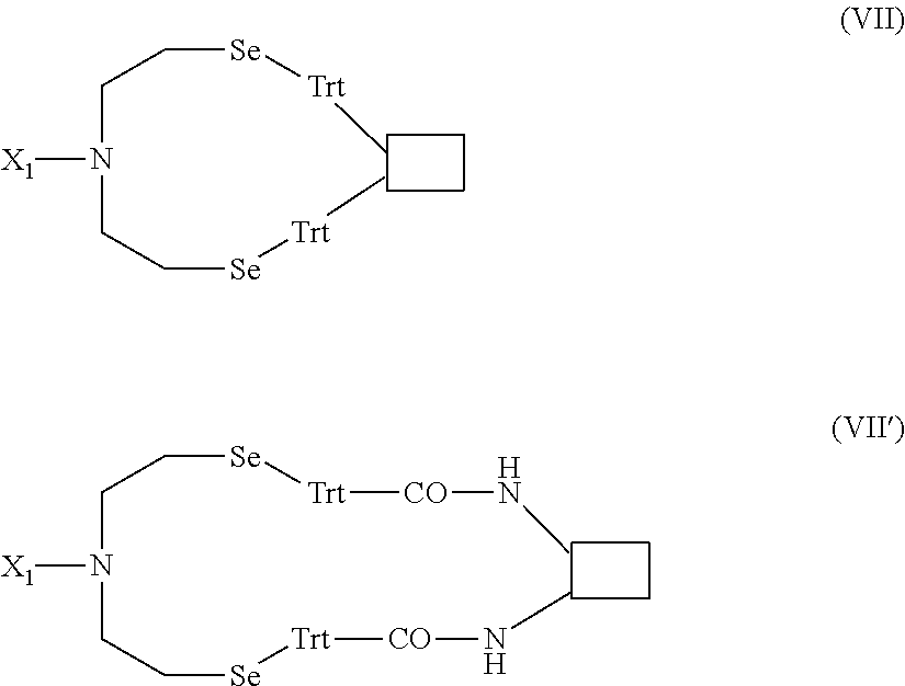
C(N(CC[Se][Trt][CO]NC)[X1])C[Se][Trt][CO]NC.C(N(CC[Se][Trt]C)[X1])C[Se][Trt]C
